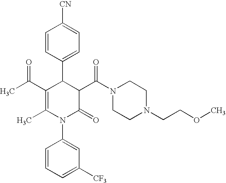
C1=CC(C2C(C(C)=O)=C(C)N(C3=CC([CF3])=CC=C3)C(=O)C2C(N2CCN(CCOC)CC2)=O)=CC=C1[CN]
